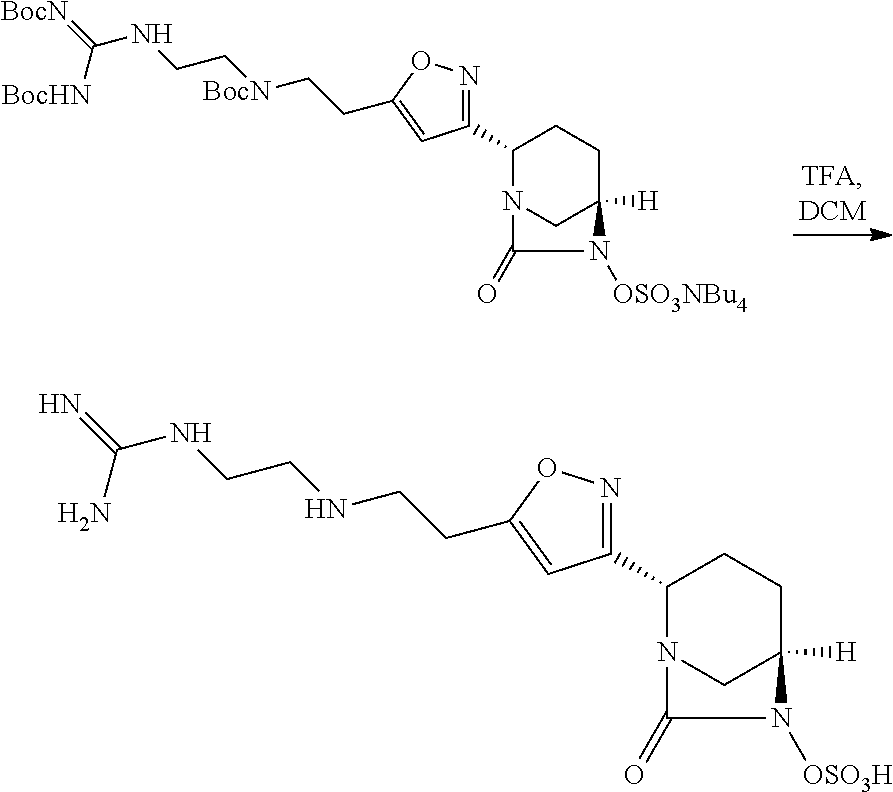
C1(C2=NOC(CCNCCNC(=N)N)=C2)N2CC([H])(CC1)N([OSO3H])C2=O.C1(C2=NOC(CC[BocN]CCNC(=[BocN])[BocHN])=C2)N2CC([H])(CC1)N([OSO3NBu4])C2=O
